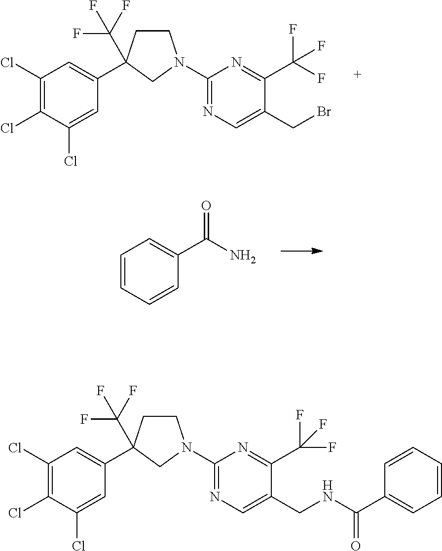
C1(Cl)=C(Cl)C(Cl)=CC(C2(C(F)(F)F)CCN(C3=NC=C(CBr)C(C(F)(F)F)=N3)C2)=C1.C1=CC=CC(C(N)=O)=C1.C1(Cl)=C(Cl)C(Cl)=CC(C2(C(F)(F)F)CCN(C3=NC=C(CNC(C4=CC=CC=C4)=O)C(C(F)(F)F)=N3)C2)=C1
